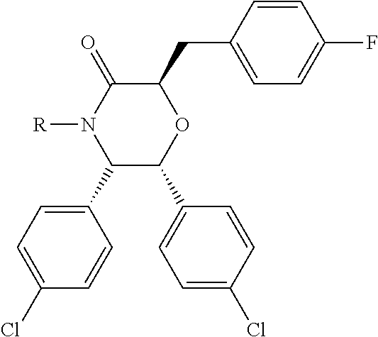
C1(C2=CC=C(Cl)C=C2)C(C2=CC=C(Cl)C=C2)OC(CC2=CC=C(F)C=C2)C(=O)N1[R]
